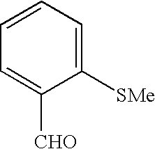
C1([SMe])=CC=CC=C1[CHO]
